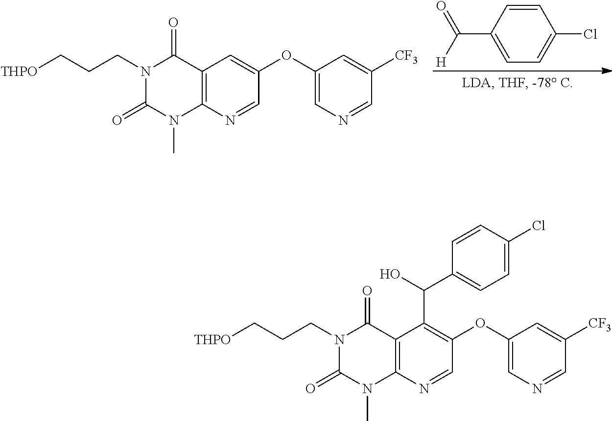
C1=CC(C([H])=O)=CC=C1Cl.C12=C(N=CC(OC3=CN=CC([CF3])=C3)=C1)N(C)C(=O)N(CCC[THPO])C2=O.C12=C(N=CC(OC3=CN=CC([CF3])=C3)=C1C(O)C1=CC=C(Cl)C=C1)N(C)C(=O)N(CCC[THPO])C2=O
